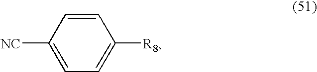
C1=C([NC])C=CC([R8])=C1
